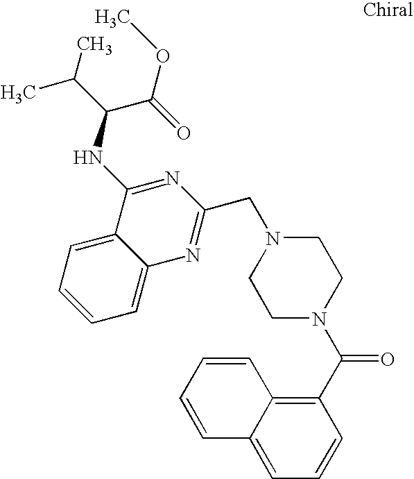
C1=C2C(=CC=C1)C(NC(C(C)C)C(=O)OC)=NC(CN1CCN(C(C3=C4C(=CC=C3)C=CC=C4)=O)CC1)=N2
